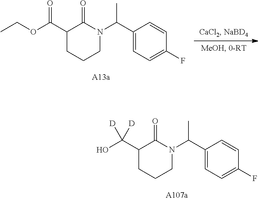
C1(C(O)([D])[D])CCCN(C(C)C2=CC=C(F)C=C2)C1=O.C1(C(=O)OCC)CCCN(C(C)C2=CC=C(F)C=C2)C1=O
